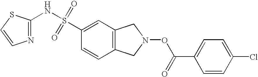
C1(NS(C2=CC3=C(C=C2)CN(OC(C2=CC=C(Cl)C=C2)=O)C3)(=O)=O)=NC=CS1
